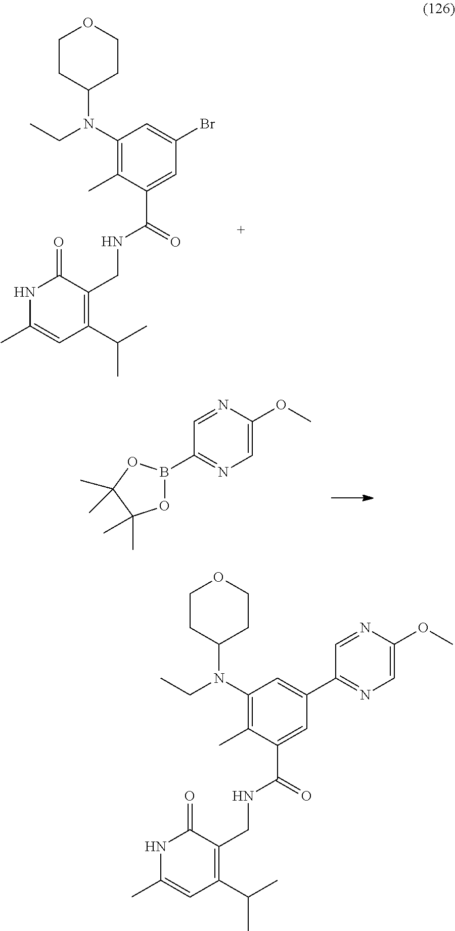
C1(N(CC)C2CCOCC2)=C(C)C(C(=O)NCC2=C(C(C)C)C=C(C)NC2=O)=CC(Br)=C1.O1B(C2=NC=C(OC)N=C2)OC(C)(C)C1(C)C.C1(N(CC)C2CCOCC2)=C(C)C(C(=O)NCC2=C(C(C)C)C=C(C)NC2=O)=CC(C2=NC=C(OC)N=C2)=C1
